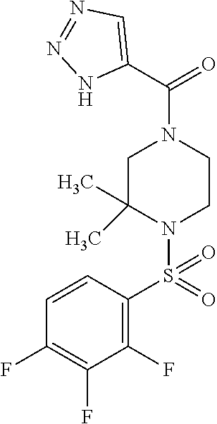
C1=CC(S(N2C(C)(C)CN(C(C3=CN=NN3)=O)CC2)(=O)=O)=C(F)C(F)=C1F
